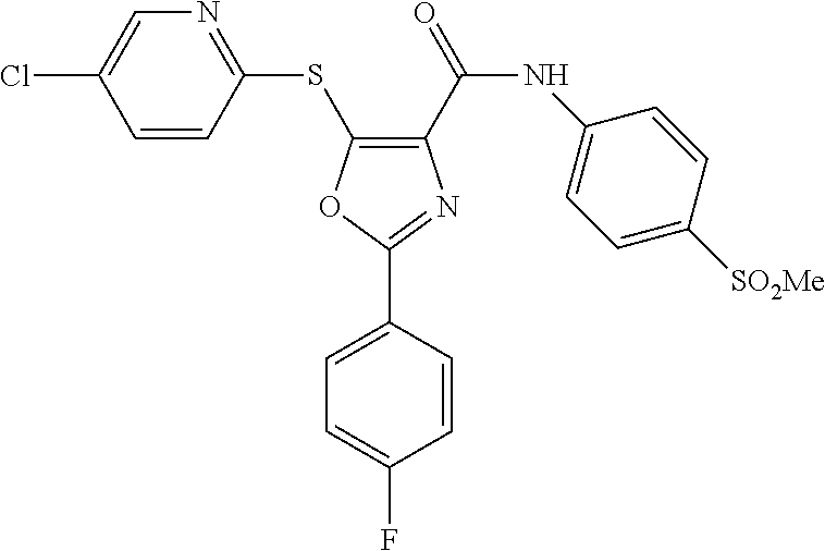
C1(SC2=C(C(=O)NC3=CC=C([SO2Me])C=C3)N=C(C3=CC=C(F)C=C3)O2)=NC=C(Cl)C=C1
